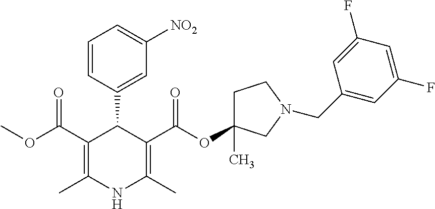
C1=CC(C2C(C(OC)=O)=C(C)NC(C)=C2C(OC2(C)CCN(CC3=CC(F)=CC(F)=C3)C2)=O)=CC([NO2])=C1
